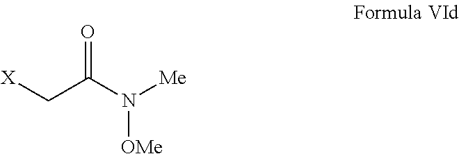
[X]CC(N([Me])[OMe])=O
